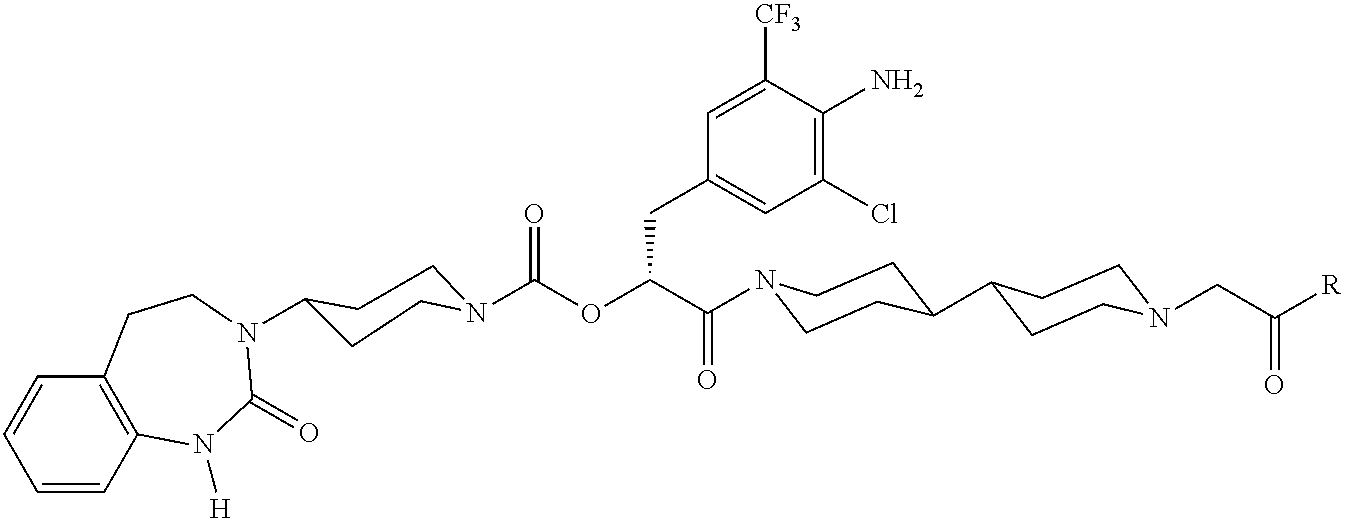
C(OC(C(=O)N1CCC(C2CCN(CC([R])=O)CC2)CC1)CC1=CC(Cl)=C(N)C([CF3])=C1)(=O)N1CCC(N2C(=O)N([H])C3=C(C=CC=C3)CC2)CC1
